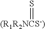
S=[(R1R2NCS-)]
